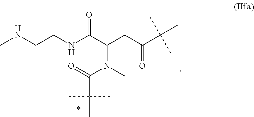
N(CCNC(C(CC(C(C)(C)C)=O)N(C)C(=O)C(C)(C)C)=O)C
